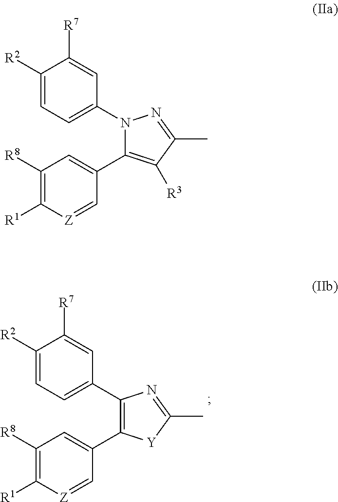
C1([R2])=CC=C(C2=C(C3=CC([R8])=C([R1])[Z]=C3)[Y]C(C)=N2)C=C1[R7].C1([R2])=CC=C(N2N=C(C)C([R3])=C2C2=CC([R8])=C([R1])[Z]=C2)C=C1[R7]
